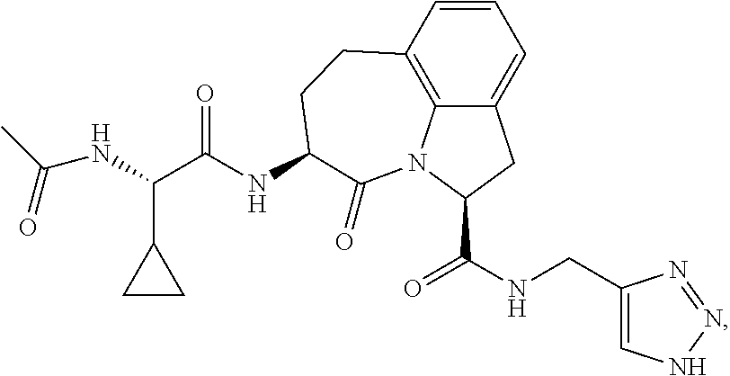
N(C1CCC2=C3C(=CC=C2)CC(C(=O)NCC2=CNN=N2)N3C1=O)C(C(C1CC1)NC(C)=O)=O
